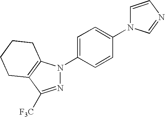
N1=C([F3C])C2=C(N1C1=CC=C(N3C=CN=C3)C=C1)CCCC2
